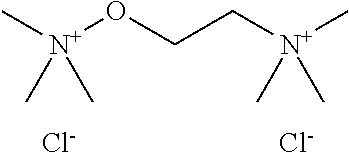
C[N+](OCC[N+](C)(C)C)(C)C.[Cl-].[Cl-]
